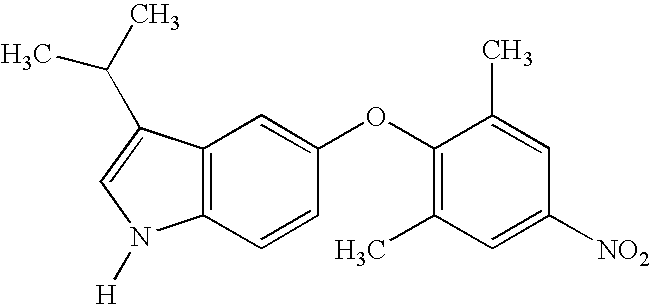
C12=C(C(C(C)C)=CN1[H])C=C(OC1=C(C)C=C([NO2])C=C1C)C=C2
